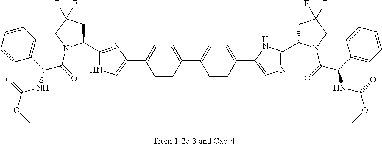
C1=CC=CC=C1C(C(=O)N1C(C2=NC(C3=CC=C(C4=CC=C(C5=CN=C(C6CC(F)(F)CN6C(=O)C(C6=CC=CC=C6)NC(OC)=O)N5)C=C4)C=C3)=CN2)CC(F)(F)C1)NC(OC)=O
